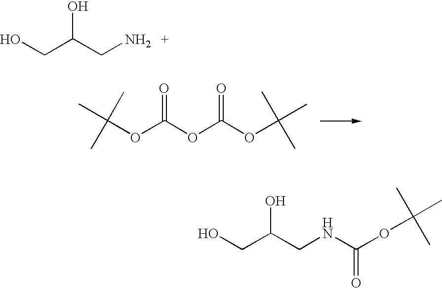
OC(CN)CO.O=C(OC(OC(C)(C)C)=O)OC(C)(C)C.OC(CNC(OC(C)(C)C)=O)CO
